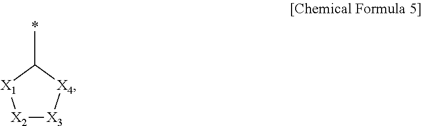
[X2]1[X3][X4]C(C)[X1]1
